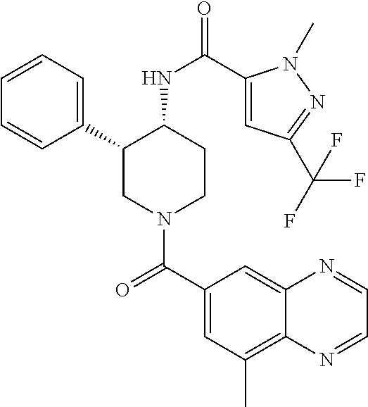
C1(C2CN(C(C3=CC(C)=C4C(=C3)N=CC=N4)=O)CCC2NC(=O)C2=CC(C(F)(F)F)=NN2C)=CC=CC=C1
